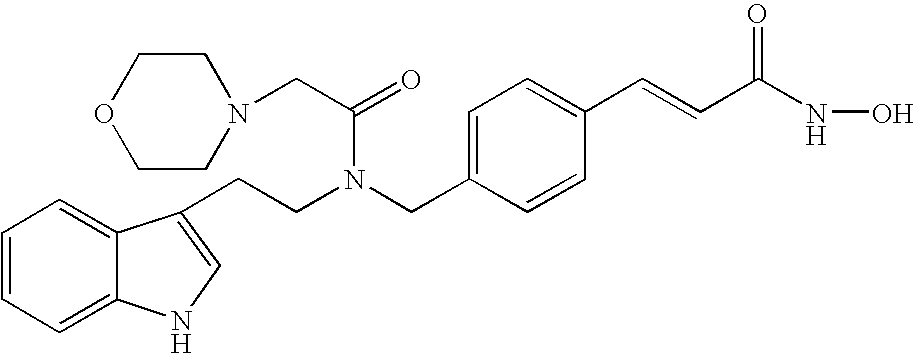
C1=CC=C2C(=C1)C(CCN(CC1=CC=C(C=CC(NO)=O)C=C1)C(CN1CCOCC1)=O)=CN2
